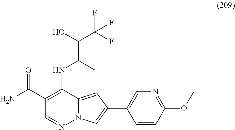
C(C(NC1=C(C(=O)N)C=NN2C1=CC(C1=CN=C(OC)C=C1)=C2)C)(C(F)(F)F)O
